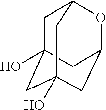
C1C2(O)CC3OC1CC(O)(C3)C2
